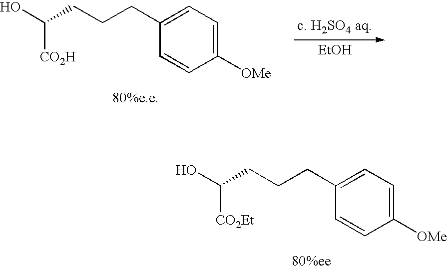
C1(CCCC(O)[CO2Et])=CC=C([OMe])C=C1.[EtOH].C1(CCCC(O)[CO2H])=CC=C([OMe])C=C1
